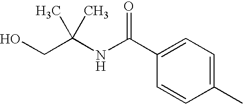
N(C(C1=CC=C(C)C=C1)=O)C(CO)(C)C
